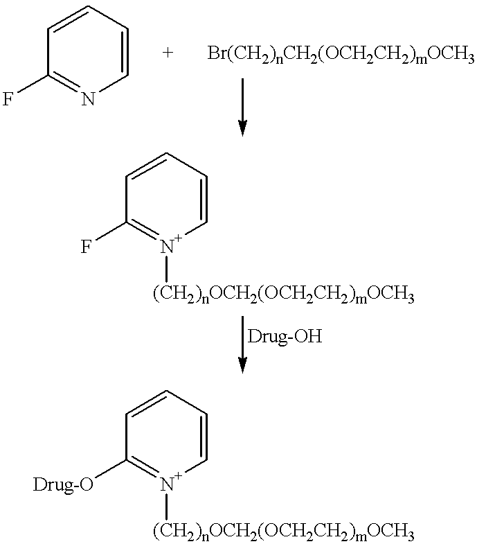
C1=CC=CC(F)=N1.C1=CC=CC(F)=[N+]1[(CH2)nOCH2(OCH2CH2)mOCH3].C1=CC=CC([Drug-O])=[N+]1[(CH2)nOCH2(OCH2CH2)mOCH3]
